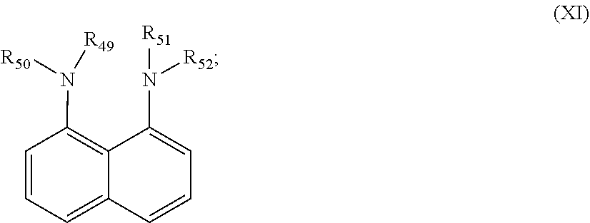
[R51]N(C1=CC=CC2=CC=CC(N([R50])[R49])=C12)[R52]
